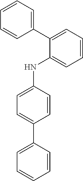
C1=CC=C(C2=CC=CC=C2NC2=CC=C(C3=CC=CC=C3)C=C2)C=C1
